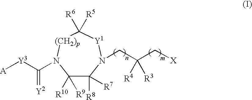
C1([R9])([R10])C([R8])([R7])N(CC(C[X])([R3])[R4])[Y1]C([R5])([R6])[(CH2)p]N1C([Y3][A])=[Y2]
